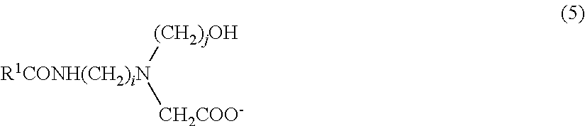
[(CH2)jOH][R1CONH(CH2)iN][CH2COO-]
